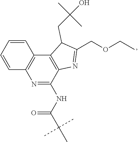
O(CC)CC1=NC2=C(C3=C(C=CC=C3)N=C2NC(=O)C(C)(C)C)C1CC(O)(C)C
